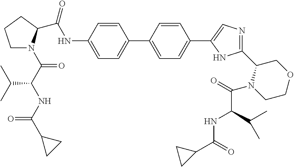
C(NC1=CC=C(C2=CC=C(C3=CN=C(C4N(C(C(NC(=O)C5CC5)C(C)C)=O)CCOC4)N3)C=C2)C=C1)(=O)C1N(C(C(NC(C2CC2)=O)C(C)C)=O)CCC1
